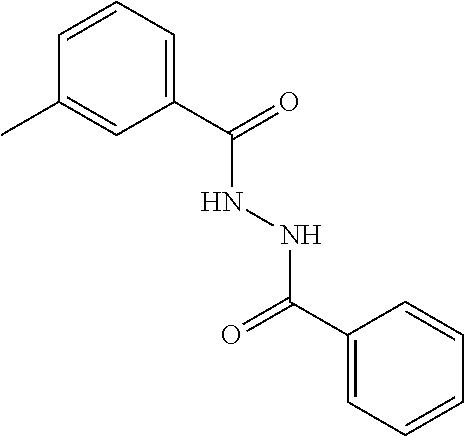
C1(C(NNC(C2=CC=CC=C2)=O)=O)=CC=CC(C)=C1
